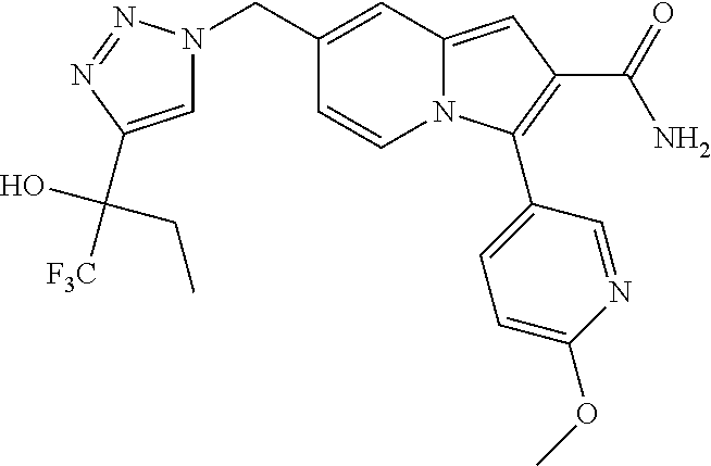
C1(CN2C=C(C([F3C])(O)CC)N=N2)=CC2=CC(C(=O)N)=C(C3=CC=C(OC)N=C3)N2C=C1
